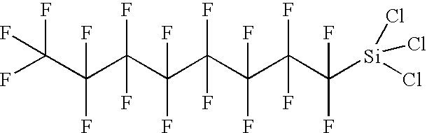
FC(F)(F)C(C(C(C(C(C(C([Si](Cl)(Cl)Cl)(F)F)(F)F)(F)F)(F)F)(F)F)(F)F)(F)F
